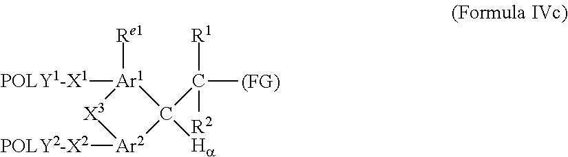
[POLY1-X1][Ar1]1([Re1])C(C([R1])([R2])[(FG)])([Ha])[Ar2]([POLY2-X2])[X3]1
